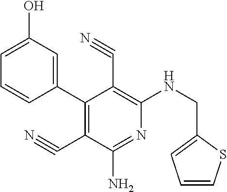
C1(C2=C(C#N)C(N)=NC(NCC3=CC=CS3)=C2C#N)=CC(O)=CC=C1
